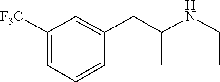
C1([F3C])=CC=CC(CC(NCC)C)=C1
